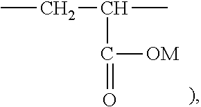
CCC(C(=O)[OM])C
